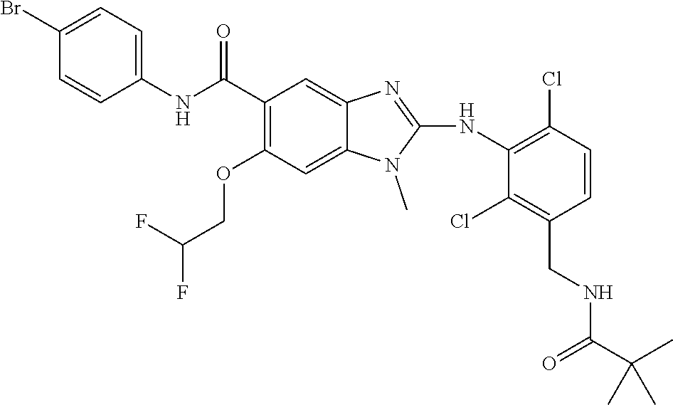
C1(Br)=CC=C(NC(C2=C(OCC(F)F)C=C3C(=C2)N=C(NC2=C(Cl)C=CC(CNC(C(C)(C)C)=O)=C2Cl)N3C)=O)C=C1
